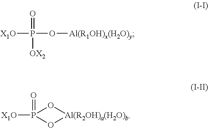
[X1O]P(O[Al(R1OH)x(H2O)y])(=O)[OX2].[X1O]P1(=O)O[Al(R2OH)a(H2O)b]O1
